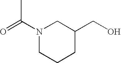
N1(C(=O)C)CCCC(CO)C1
